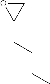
C1OC1CCCC
